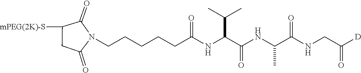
C1([mPEG(2K)-S])CC(=O)N(CCCCCC(NC(C(NC(C(NCC([D])=O)=O)C)=O)C(C)C)=O)C1=O
